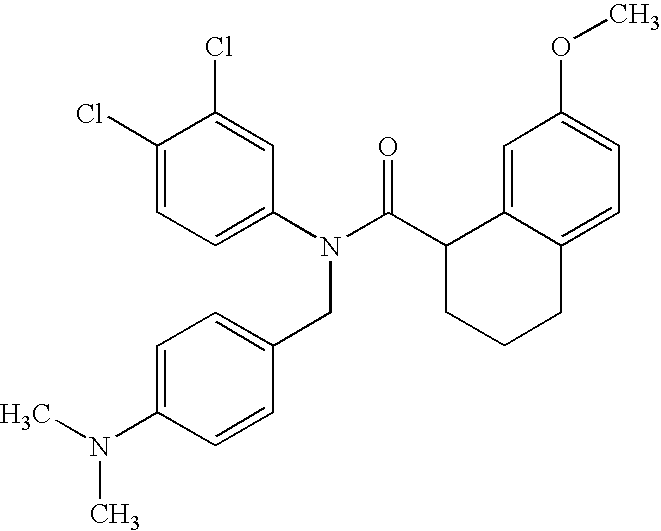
C1=C(Cl)C(Cl)=CC(N(C(C2CCCC3=CC=C(OC)C=C23)=O)CC2=CC=C(N(C)C)C=C2)=C1
